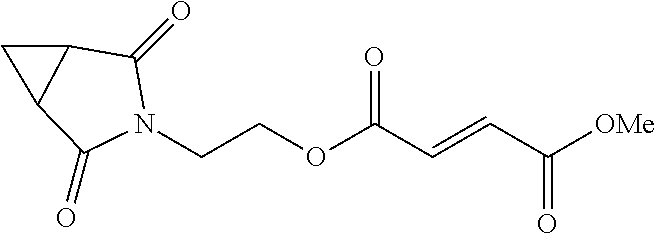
C(COC(C=CC([OMe])=O)=O)N1C(=O)C2C(C1=O)C2
